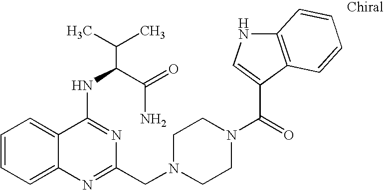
C1=CC=C2C(=C1)C(NC(C(N)=O)C(C)C)=NC(CN1CCN(C(=O)C3=CNC4=C3C=CC=C4)CC1)=N2
